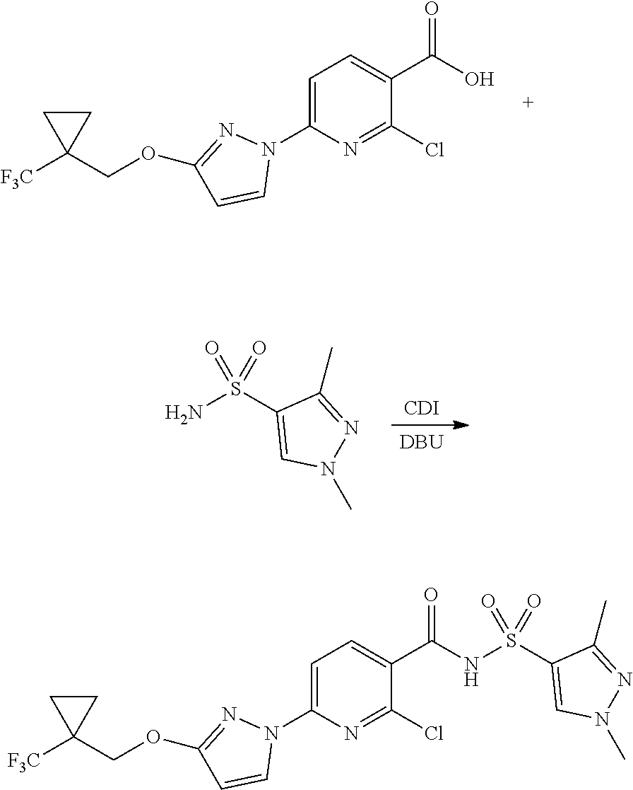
N1=C(OCC2([F3C])CC2)C=CN1C1=CC=C(C(O)=O)C(Cl)=N1.NS(C1=CN(C)N=C1C)(=O)=O.[CDI].[DBU].C(NS(C1=CN(C)N=C1C)(=O)=O)(=O)C1=CC=C(N2N=C(OCC3([F3C])CC3)C=C2)N=C1Cl
